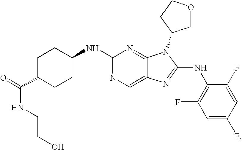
C1CC(NC2=NC=C3C(=N2)N(C2COCC2)C(NC2=C(F)C=C(F)C=C2F)=N3)CCC1C(=O)NCCO
